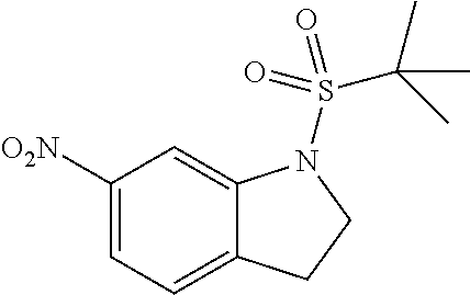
C1([O2N])=CC=C2C(=C1)N(S(=O)(C(C)(C)C)=O)CC2
